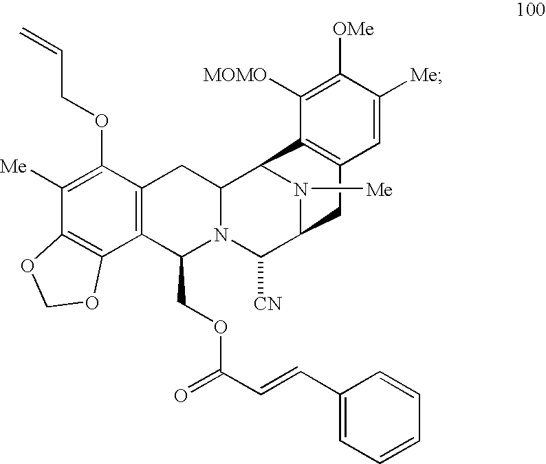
C1([Me])=C(OCC=C)C2=C(C3=C1OCO3)C(COC(C=CC1=CC=CC=C1)=O)N1C(C2)C2N([Me])C(C1[CN])CC1=C2C([MOMO])=C([OMe])C([Me])=C1
